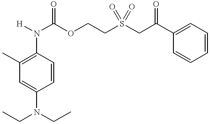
C1(N([H])C(OCCS(CC(C2=CC=CC=C2)=O)(=O)=O)=O)=C(C)C=C(N(CC)CC)C=C1
